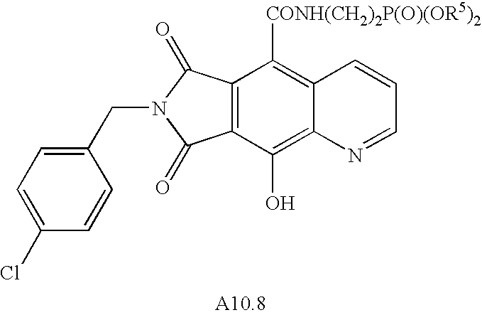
C12=C(C(O)=C3C(=C1[CONH(CH2)2P(O)(OR5)2])C=CC=N3)C(=O)N(CC1=CC=C(Cl)C=C1)C2=O
